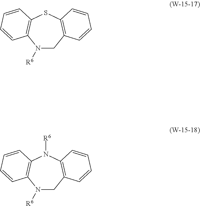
N1([R6])CC2=C(SC3=C1C=CC=C3)C=CC=C2.N1([R6])CC2=C(N([R6])C3=C1C=CC=C3)C=CC=C2
